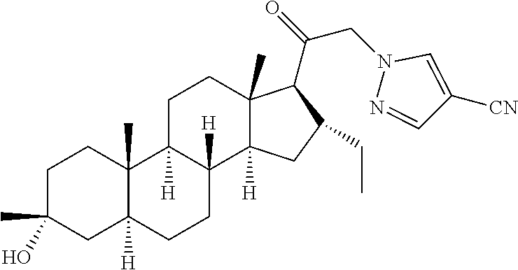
C1C(C)(O)CC2([H])C(C)(C1)C1([H])C([H])(CC2)C2([H])C(C)(CC1)C(C(=O)CN1N=CC([CN])=C1)C(CC)C2
